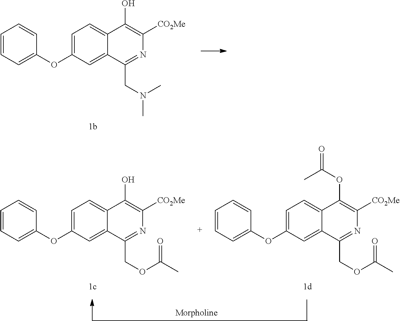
C1=C(OC2=CC=CC=C2)C=C2C(=C1)C(O)=C([CO2Me])N=C2COC(C)=O.C1=C(OC2=CC=CC=C2)C=C2C(=C1)C(OC(=O)C)=C([CO2Me])N=C2COC(C)=O.C1=C(OC2=CC=CC=C2)C=C2C(=C1)C(O)=C([CO2Me])N=C2CN(C)C
